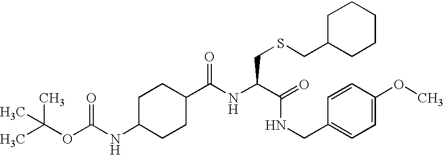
C1(C(=O)NC(C(=O)NCC2=CC=C(OC)C=C2)CSCC2CCCCC2)CCC(NC(=O)OC(C)(C)C)CC1
